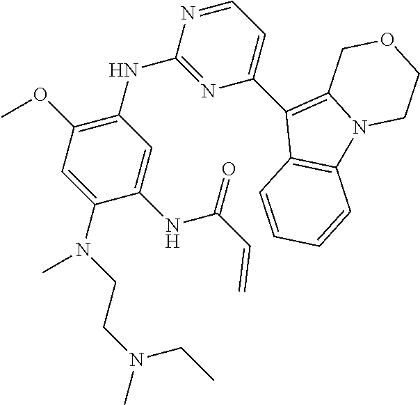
N1=CC=C(C2=C3N(C4=C2C=CC=C4)CCOC3)N=C1NC1=C(OC)C=C(N(C)CCN(CC)C)C(NC(C=C)=O)=C1
